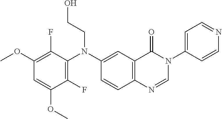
C1(F)=C(N(CCO)C2=CC3=C(C=C2)N=CN(C2=CC=NC=C2)C3=O)C(F)=C(OC)C=C1OC
